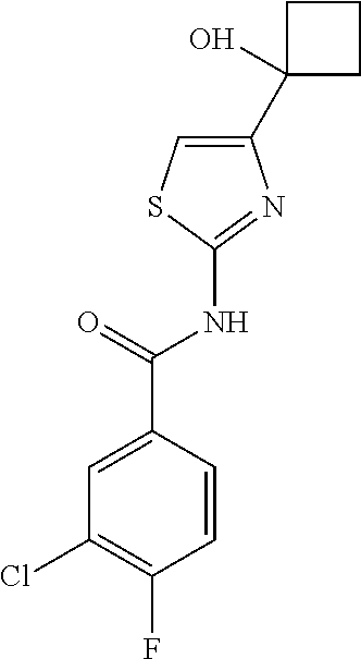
C1(C2(O)CCC2)=CSC(NC(=O)C2=CC(Cl)=C(F)C=C2)=N1
